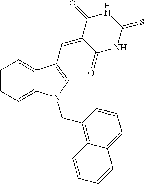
C1=CC=C2C(=C1)C(C=C1C(=O)NC(=S)NC1=O)=CN2CC1=C2C(=CC=C1)C=CC=C2
